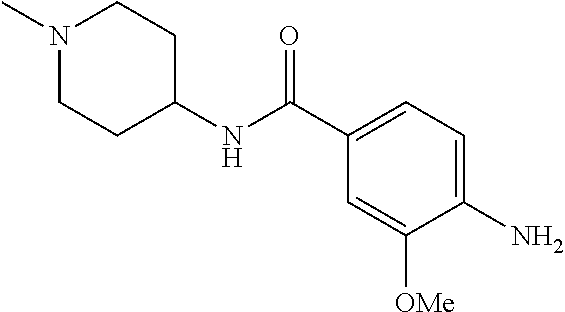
N1(C)CCC(NC(C2=CC=C(N)C([OMe])=C2)=O)CC1
